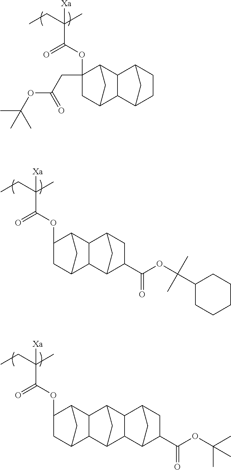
[Xa]C(C)(CC)C(=O)OC1CC2CC1C1C2C2C(C(OC(C)(C)C3CCCCC3)=O)CC1C2.[Xa]C(C)(CC)C(=O)OC1(CC(OC(C)(C)C)=O)CC2CC1C1C2C2CCC1C2.[Xa]C(C)(CC)C(=O)OC1CC2CC1C1C2C2CC1C1C2C2C(C(OC(C)(C)C)=O)CC1C2
